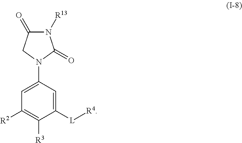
C1(N2CC(=O)N([R13])C2=O)=CC([R2])=C([R3])C([L][R4])=C1
